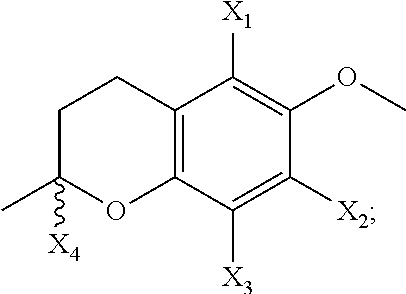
C1C(C)([X4])OC2=C(C1)C([X1])=C(OC)C([X2])=C2[X3]
